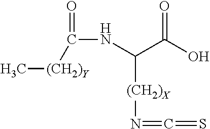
[(CH2)X](C(NC([(CH2)Y]C)=O)C(O)=O)N=C=S
